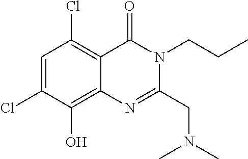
C1=C(Cl)C(O)=C2C(=C1Cl)C(=O)N(CCC)C(CN(C)C)=N2
